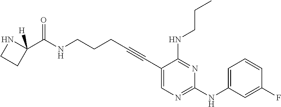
C1(C#CCCCNC(=O)C2([H])NCC2)=CN=C(NC2=CC=CC(F)=C2)N=C1NCCC
